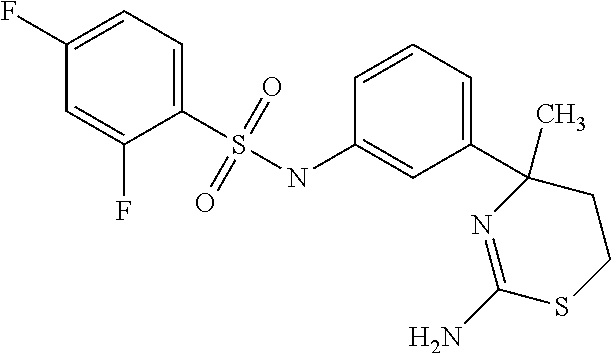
C1(S(NC2=CC(C3(C)N=C(N)SCC3)=CC=C2)(=O)=O)=CC=C(F)C=C1F
